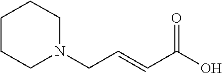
O=C(O)C=CCN1CCCCC1
